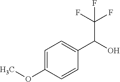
C1=C(OC)C=CC(C(O)C(F)(F)F)=C1
